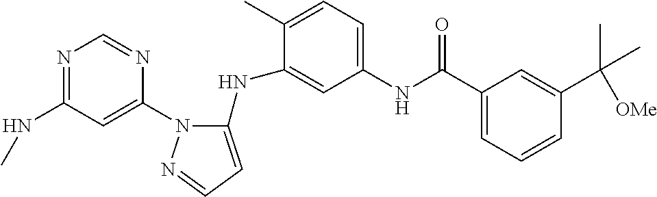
N1=C(NC)C=C(N2C(NC3=CC(NC(C4=CC=CC(C([OMe])(C)C)=C4)=O)=CC=C3C)=CC=N2)N=C1
